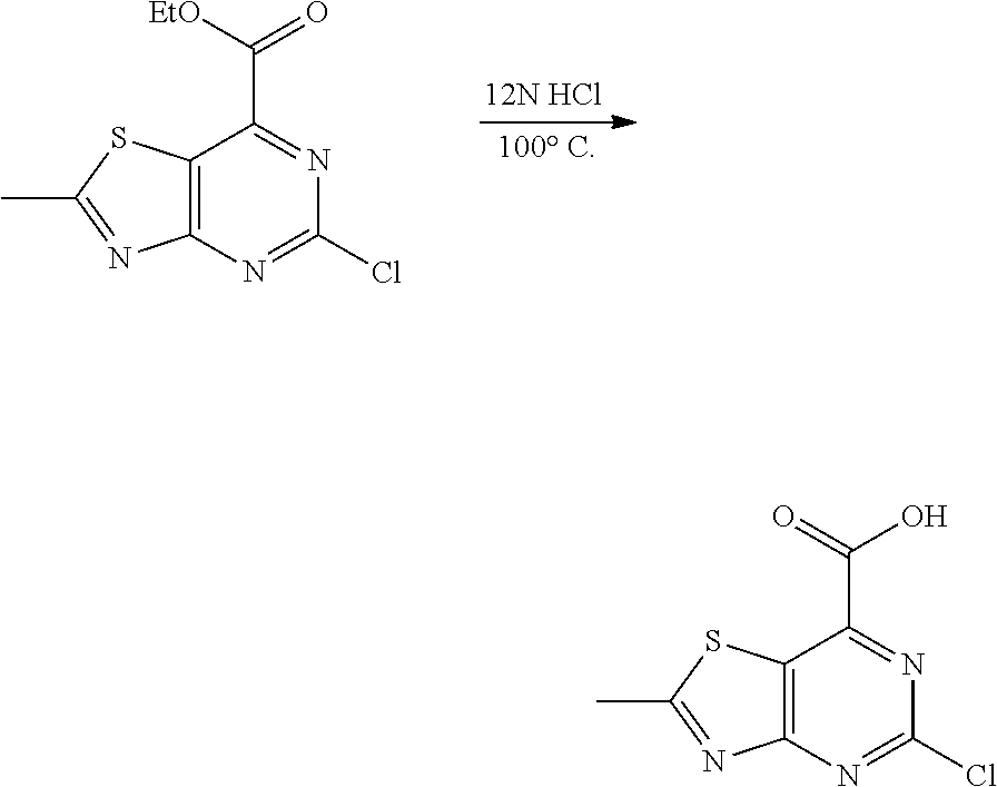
C12=C(N=C(Cl)N=C1C(=O)O)N=C(C)S2.[12N HCl].[100 C].C12=C(N=C(Cl)N=C1C([EtO])=O)N=C(C)S2
